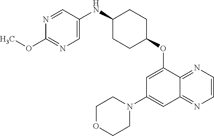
N1=CC(NC2CCC(OC3=CC(N4CCOCC4)=CC4=NC=CN=C34)CC2)=CN=C1OC
